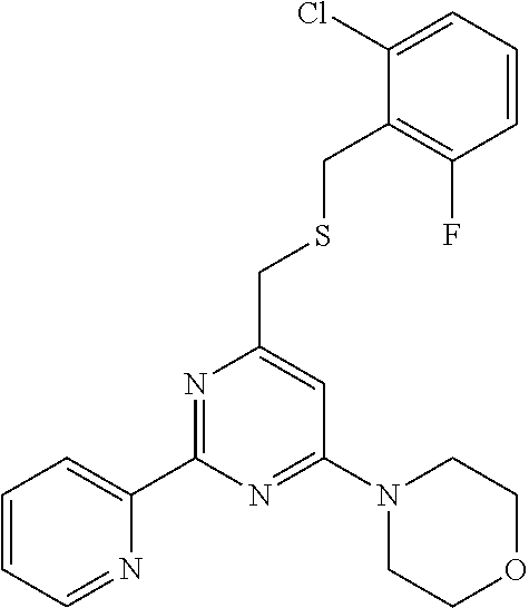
C1(C2=CC=CC=N2)=NC(CSCC2=C(F)C=CC=C2Cl)=CC(N2CCOCC2)=N1
